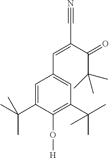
C1=C(C(C)(C)C)C(O[H])=C(C(C)(C)C)C=C1C=C(C#N)C(=O)C(C)(C)C
